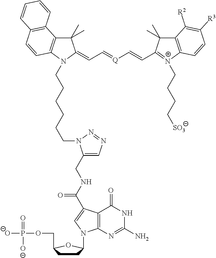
C1(C)(C)C2=C(N(CCCCCCN3C(CNC(=O)C4=CN(C5CCC(COP([O-])(=O)[O-])O5)C5=C4C(=O)NC(N)=N5)=CN=N3)C1=CC=[Q]C=CC1=[N+](CCCC[SO3])C3=C(C1(C)C)C([R2])=C([R3])C=C3)C=CC1=C2C=CC=C1
